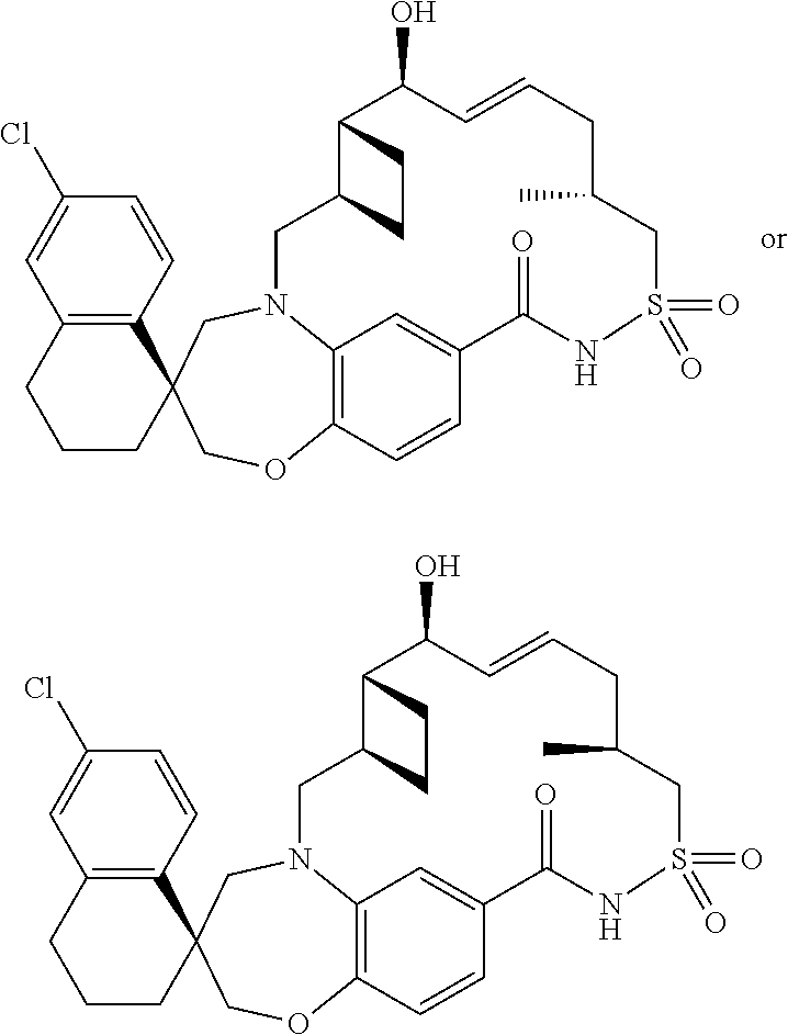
C1(Cl)=CC2=C(C=C1)C1(CCC2)COC2=C3N(C1)CC1C(C(O)C=CCC(C)CS(=O)(=O)NC(=O)C(=C3)C=C2)CC1.C1(Cl)=CC2=C(C=C1)C1(CCC2)COC2=C3N(C1)CC1C(C(O)C=CCC(C)CS(=O)(=O)NC(=O)C(=C3)C=C2)CC1
